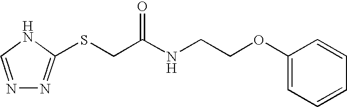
N1=CNC(SCC(NCCOC2=CC=CC=C2)=O)=N1
